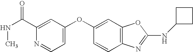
CNC(=O)C1=CC(OC2=CC3=C(C=C2)N=C(NC2CCC2)O3)=CC=N1
